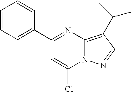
C1(C2=CC=CC=C2)=NC2=C(C(C)C)C=NN2C(Cl)=C1
